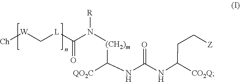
C(C(NC(=O)NC([QO2C])[(CH2)m]N(C([L]C[W][Ch])=O)[R])[CO2Q])C[Z]
